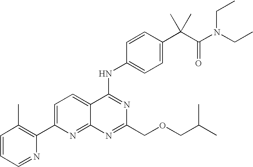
C1=CC=NC(C2=CC=C3C(=N2)N=C(COCC(C)C)N=C3NC2=CC=C(C(C(N(CC)CC)=O)(C)C)C=C2)=C1C
